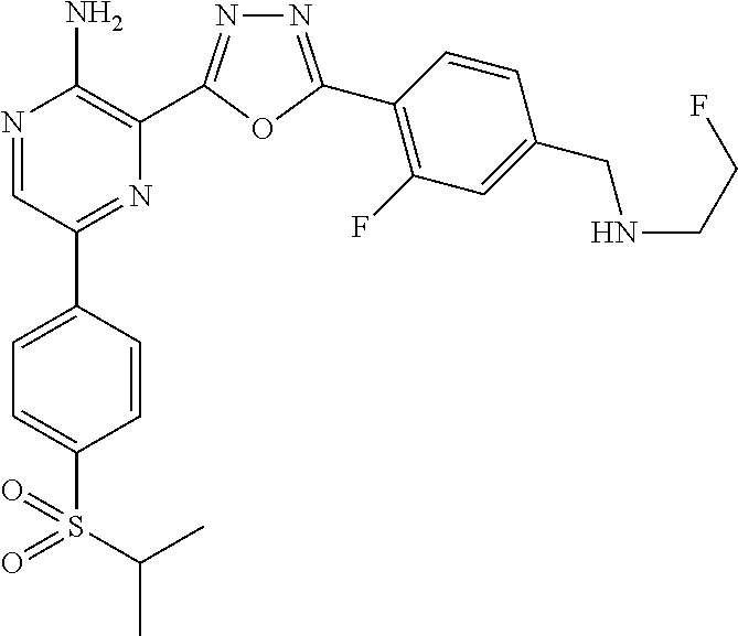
N1=C(C2=C(F)C=C(CNCCF)C=C2)OC(C2=C(N)N=CC(C3=CC=C(S(=O)(=O)C(C)C)C=C3)=N2)=N1
